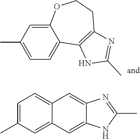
C1(C)=CC=C2C(=C1)OCCC1=C2NC(C)=N1.C1=C(C)C=C2C(=C1)C=C1C(=C2)NC(C)=N1
